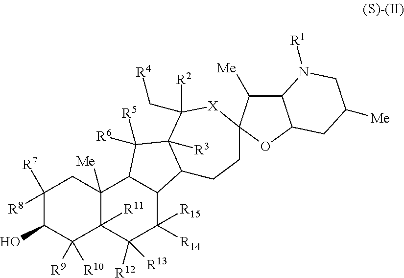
C1([R8])([R7])C(O)C([R10])([R9])C2([R11])C([Me])(C1)C1C(C([R14])([R15])C2([R12])[R13])C2C([R3])(C1([R5])[R6])C(C[R4])([R2])[X]C1(CC2)C([Me])C2C(O1)CC([Me])CN2[R1]
